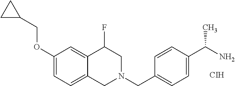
C1(OCC2CC2)=CC=C2C(=C1)C(F)CN(CC1=CC=C(C(C)N)C=C1)C2.[CIH]
